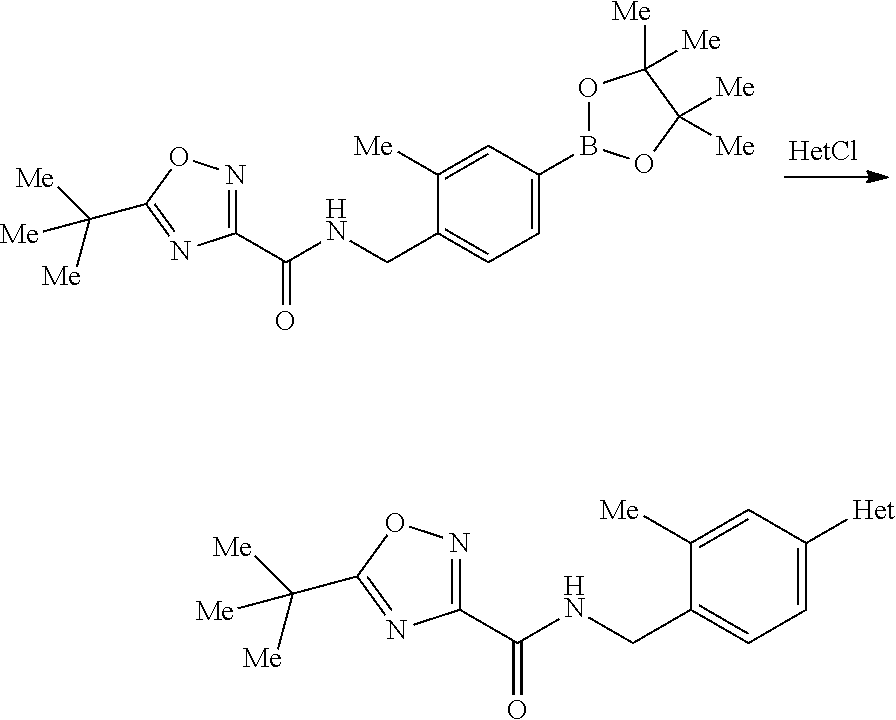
C1(C(NCC2=CC=C(B3OC([Me])([Me])C([Me])([Me])O3)C=C2[Me])=O)=NOC(C([Me])([Me])[Me])=N1.C1(C(NCC2=CC=C([Het])C=C2[Me])=O)=NOC(C([Me])([Me])[Me])=N1
